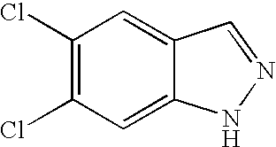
C1(Cl)=C(Cl)C=C2C(=C1)C=NN2
